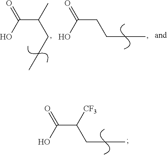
C(C(CCC)[CF3])(=O)O.C(C(C)CCC)(=O)O.C(CCCC)(=O)O
